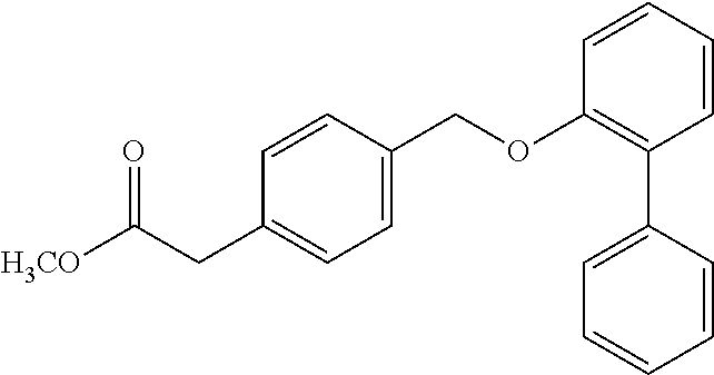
C1=CC(COC2=C(C3=CC=CC=C3)C=CC=C2)=CC=C1CC([H3CO])=O
